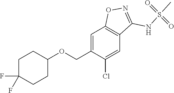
C1C(F)(F)CCC(OCC2=CC3=C(C=C2Cl)C(NS(C)(=O)=O)=NO3)C1
